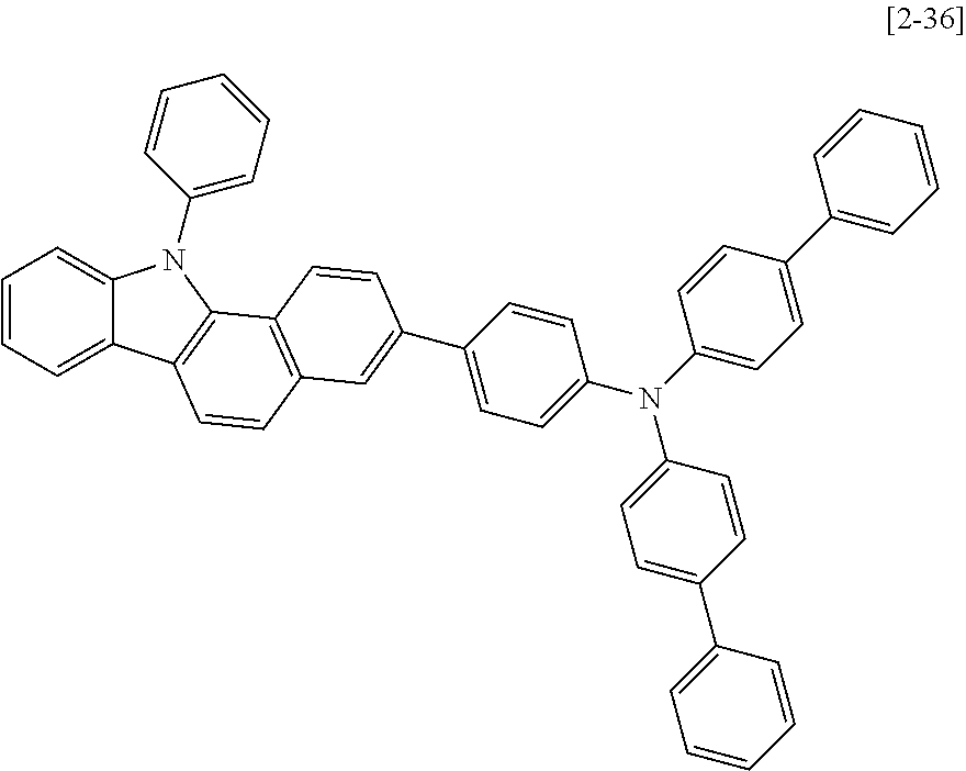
C1=CC=C2C(=C1)N(C1=CC=CC=C1)C1=C2C=CC2=C1C=CC(C1=CC=C(N(C3=CC=C(C4=CC=CC=C4)C=C3)C3=CC=C(C4=CC=CC=C4)C=C3)C=C1)=C2
